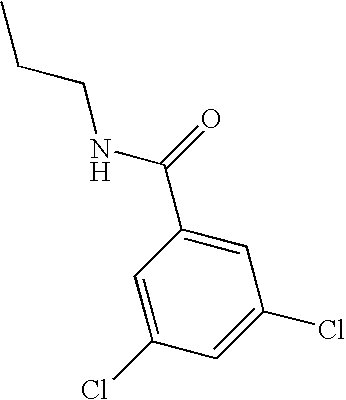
C1=C(Cl)C=C(Cl)C=C1C(=O)NCCC
